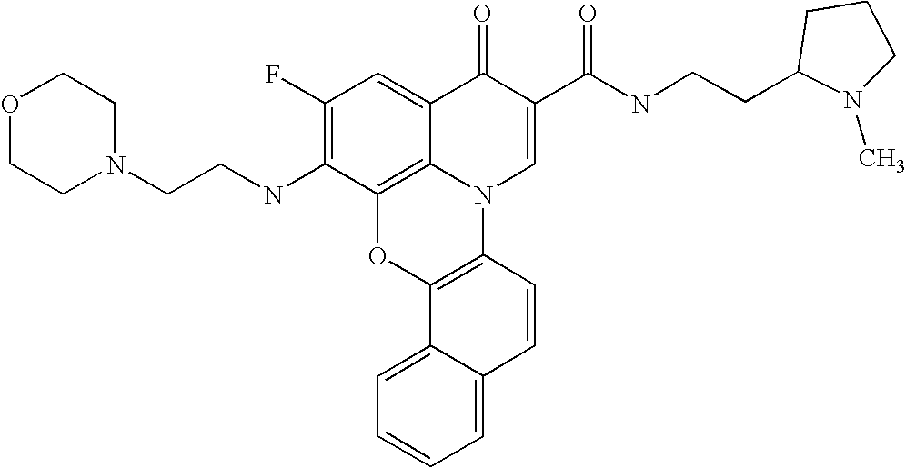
C1(F)=C(NCCN2CCOCC2)C2=C3C(=C1)C(=O)C(C(NCCC1CCCN1C)=O)=CN3C1=C(O2)C2=CC=CC=C2C=C1
